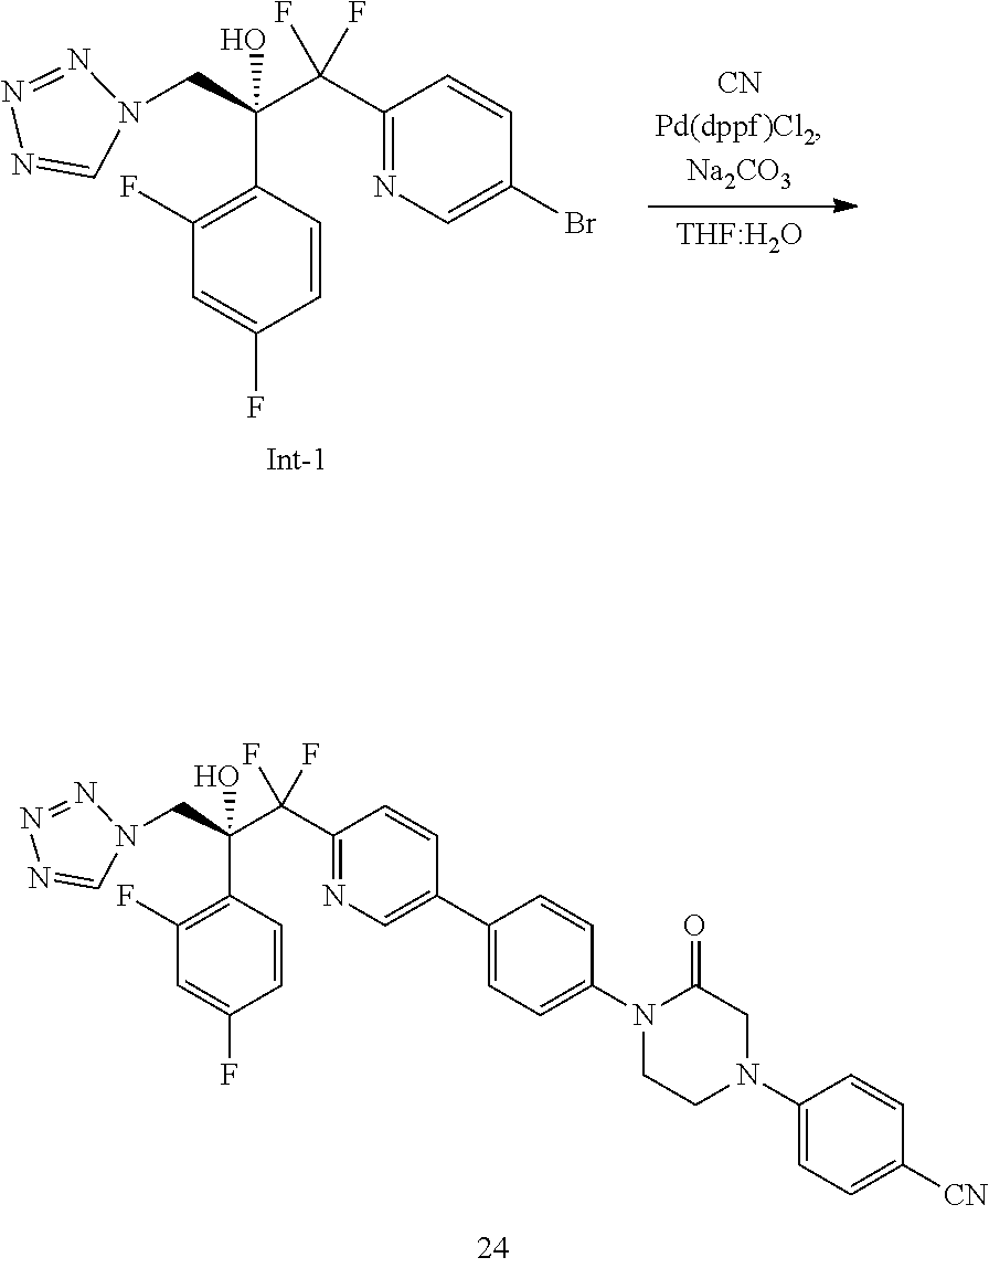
C1(C(C(CN2C=NN=N2)(C2=C(F)C=C(F)C=C2)O)(F)F)=NC=C(C2=CC=C(N3CCN(C4=CC=C([CN])C=C4)CC3=O)C=C2)C=C1.C1(C(C(CN2C=NN=N2)(C2=C(F)C=C(F)C=C2)O)(F)F)=NC=C(Br)C=C1.[THF:H2O]
